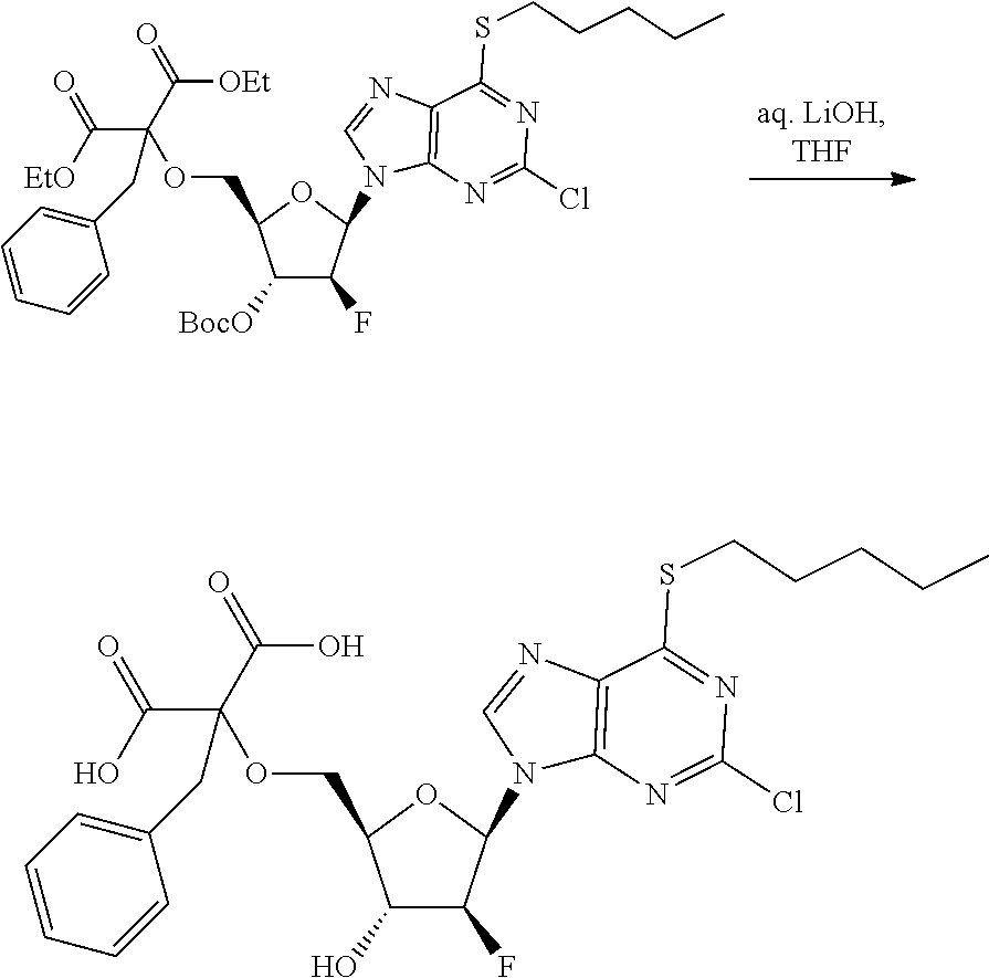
C1(O)C(F)C(N2C3=C(N=C2)C(SCCCCC)=NC(Cl)=N3)OC1COC(C(=O)O)(C(O)=O)CC1=CC=CC=C1.C1([BocO])C(F)C(N2C3=C(N=C2)C(SCCCCC)=NC(Cl)=N3)OC1COC(C(=O)[EtO])(C([OEt])=O)CC1=CC=CC=C1
